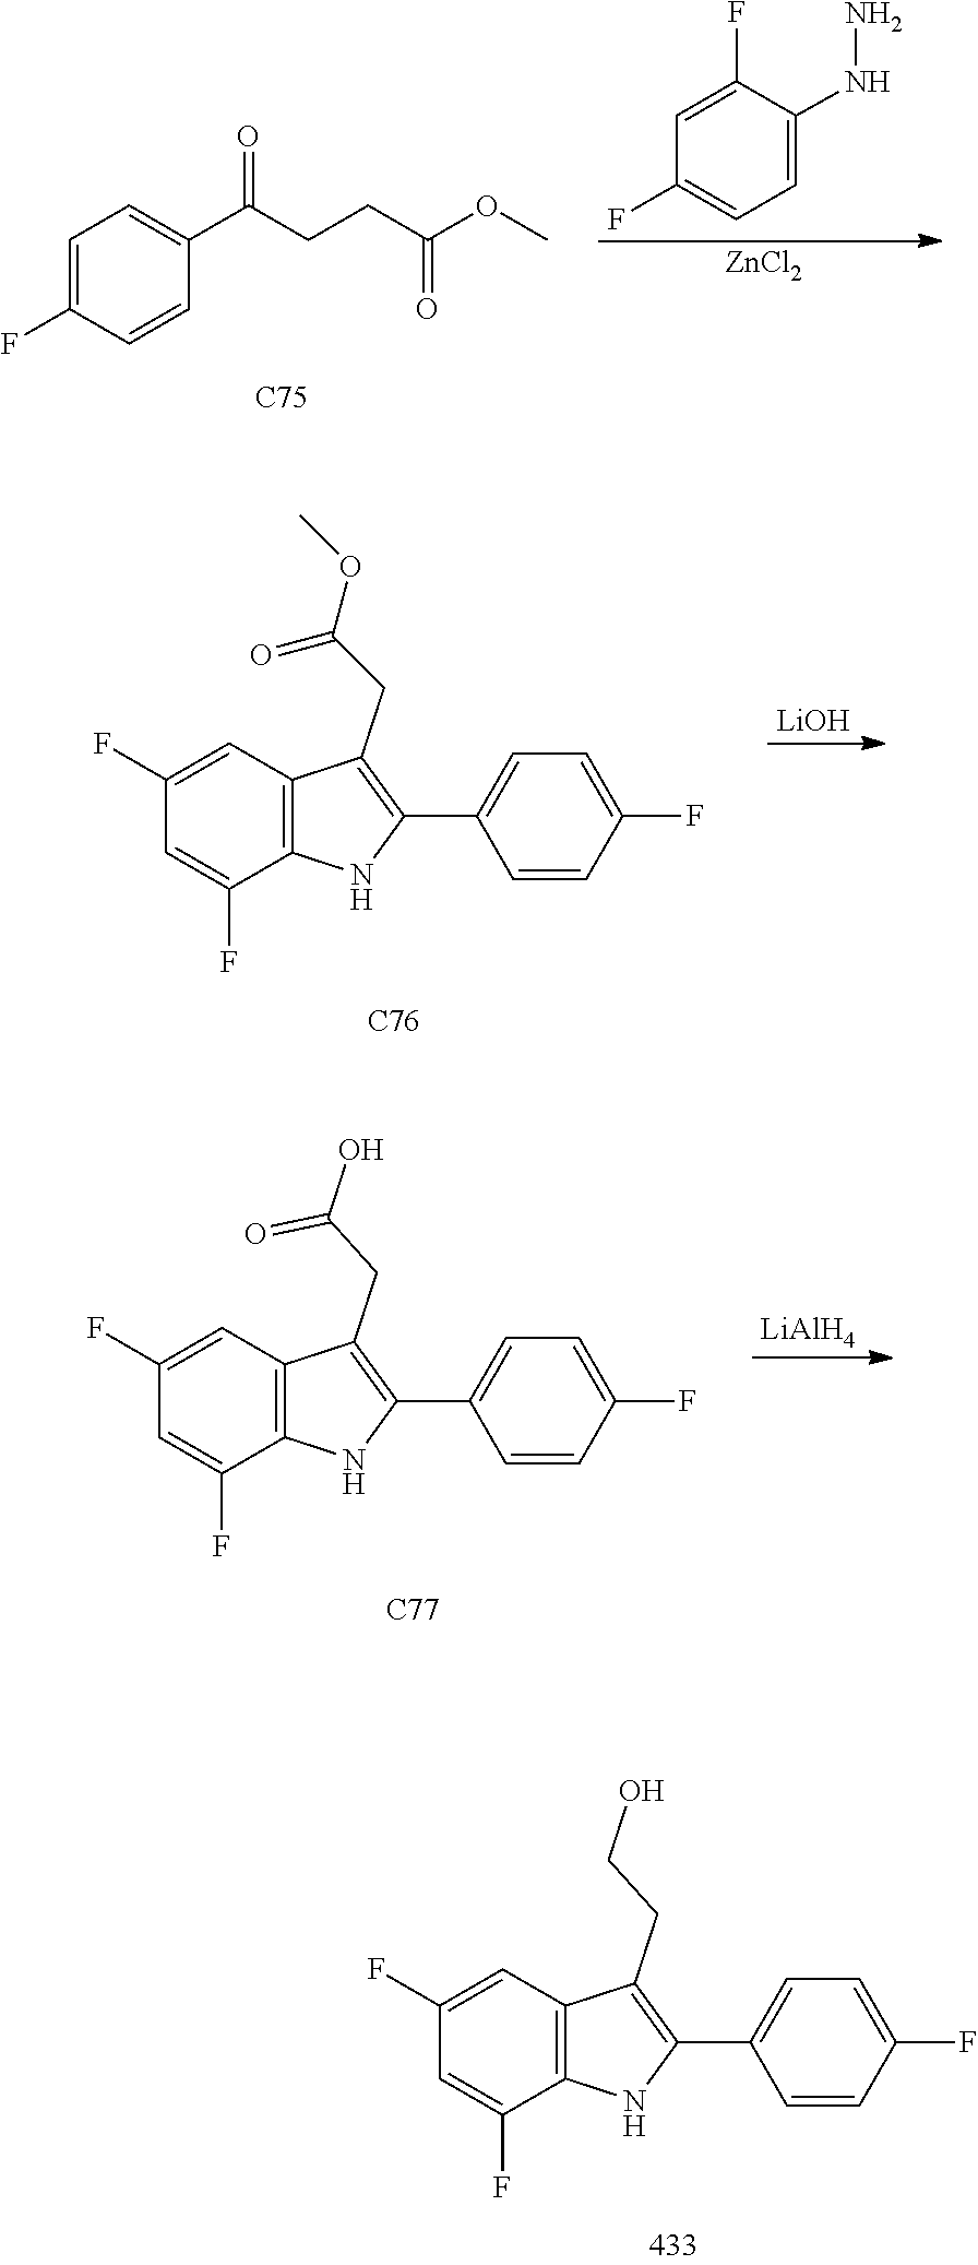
NNC1=CC=C(F)C=C1F.O(C)C(CCC(C1=CC=C(F)C=C1)=O)=O.[ZnCl2].[C75].O(C)C(CC1=C(C2=CC=C(F)C=C2)NC2=C1C=C(F)C=C2F)=O.[C76].[LiOH].C1(C2=C(CC(=O)O)C3=C(N2)C(F)=CC(F)=C3)=CC=C(F)C=C1.[LiAlH4].[C77].C1=C(F)C2=C(C=C1F)C(CCO)=C(C1=CC=C(F)C=C1)N2
